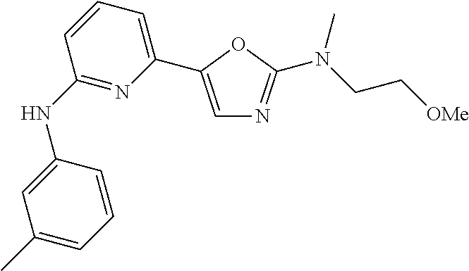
C1(NC2=NC(C3=CN=C(N(CC[OMe])C)O3)=CC=C2)=CC(C)=CC=C1
